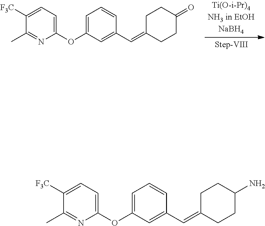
C1([F3C])=CC=C(OC2=CC=CC(C=C3CCC(=O)CC3)=C2)N=C1C.C1([F3C])=CC=C(OC2=CC=CC(C=C3CCC(N)CC3)=C2)N=C1C
